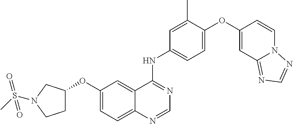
C12=CC=C(OC3CCN(S(=O)(C)=O)C3)C=C1C(NC1=CC=C(OC3=CC4=NC=NN4C=C3)C(C)=C1)=NC=N2
